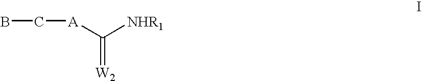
BC[A]C([NHR1])=[W2]
